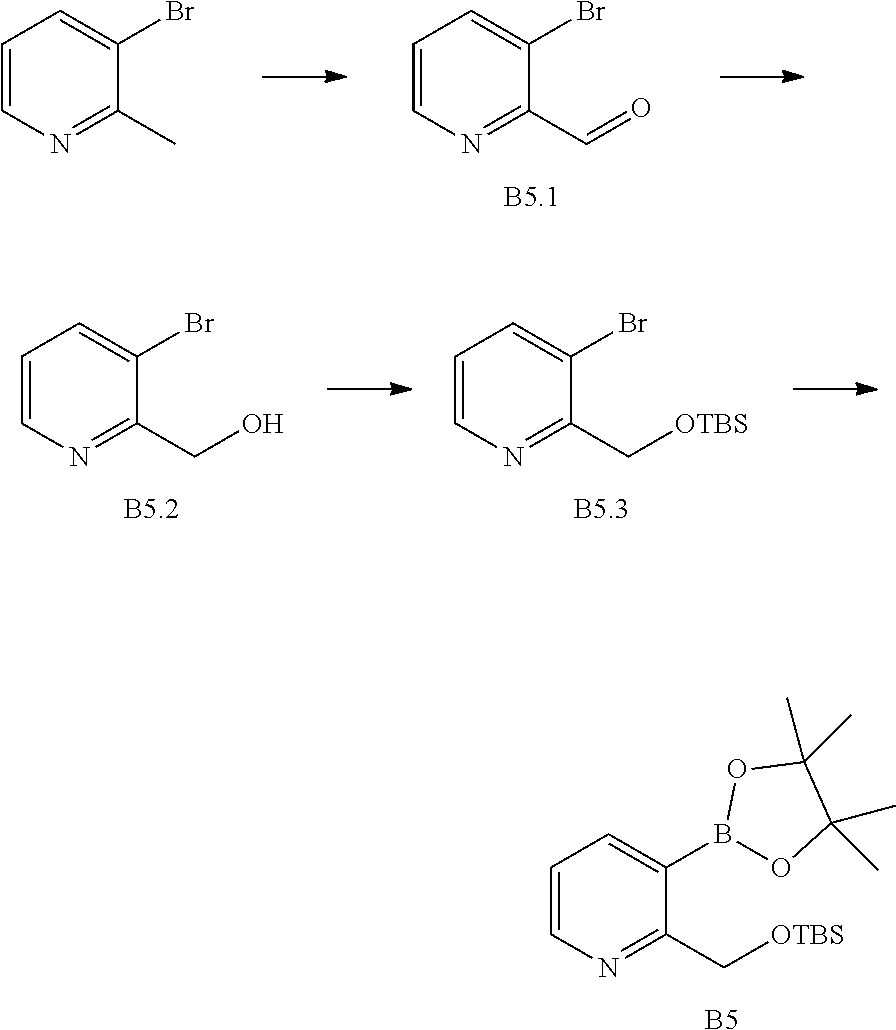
C1=CN=C(C[OTBS])C(B2OC(C)(C)C(C)(C)O2)=C1.[B5].C1=CN=C(CO)C(Br)=C1.C1=CN=C(C[OTBS])C(Br)=C1.C1=CN=C(C=O)C(Br)=C1.C1=CN=C(C)C(Br)=C1
